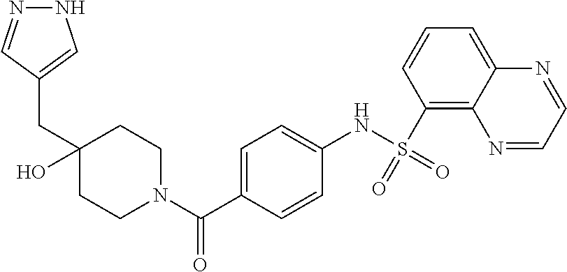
C1CN(C(C2=CC=C(NS(=O)(=O)C3=C4C(=CC=C3)N=CC=N4)C=C2)=O)CCC1(O)CC1=CNN=C1
